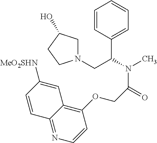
C1=CC(C(N(C)C(=O)COC2=C3C(=NC=C2)C=CC([MeO2SHN])=C3)CN2CC(O)CC2)=CC=C1
